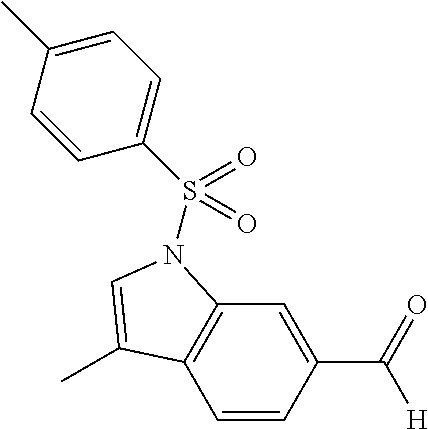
C1=C(C([H])=O)C=CC2=C1N(S(C1=CC=C(C)C=C1)(=O)=O)C=C2C
